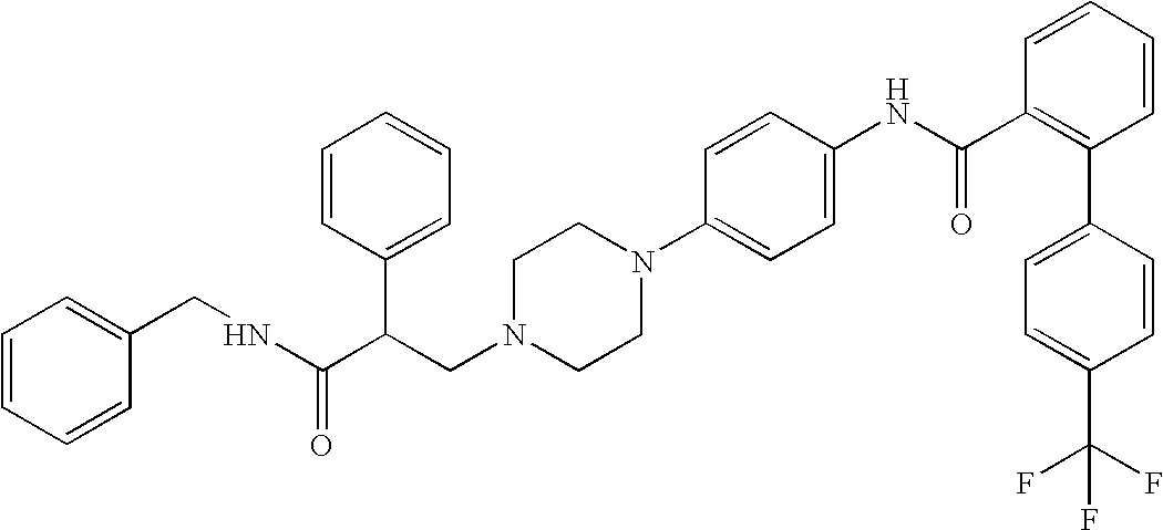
N(C(C(CN1CCN(C2=CC=C(NC(C3=C(C4=CC=C(C(F)(F)F)C=C4)C=CC=C3)=O)C=C2)CC1)C1=CC=CC=C1)=O)CC1=CC=CC=C1
